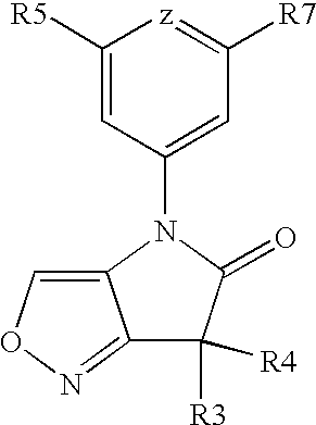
C1([R5])=CC(N2C(=O)C([R3])([R4])C3=NOC=C32)=CC([R7])=[z]1
